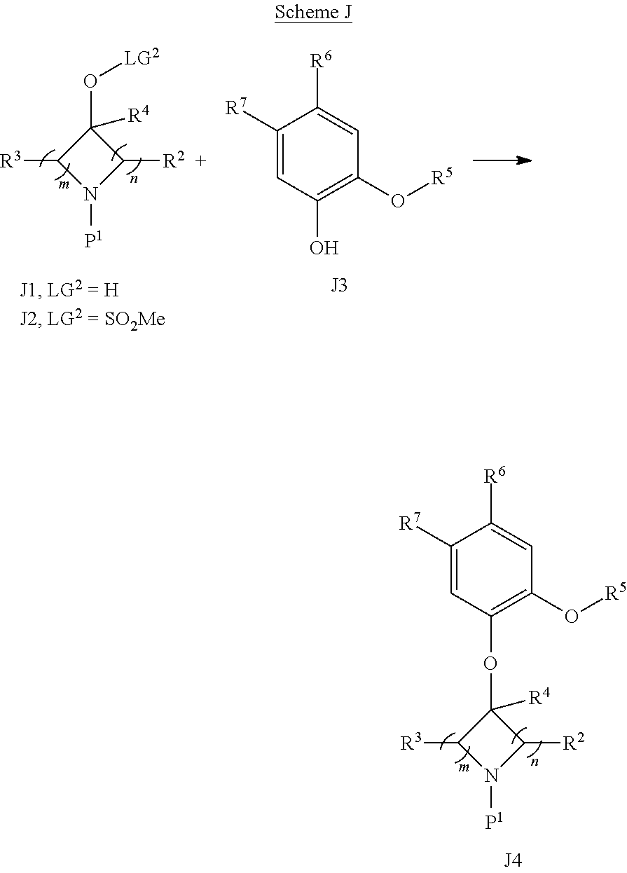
C1([R7])=CC(OC2([R4])C([R3])N([P1])C2[R2])=C(O[R5])C=C1[R6].O(C1([R4])C([R3])N([P1])C1[R2])[LG2].C1([R7])=CC(O)=C(O[R5])C=C1[R6]
